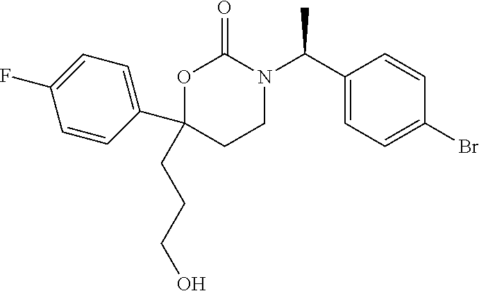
CC(C1=CC=C(Br)C=C1)N1C(=O)OC(CCCO)(C2=CC=C(F)C=C2)CC1
